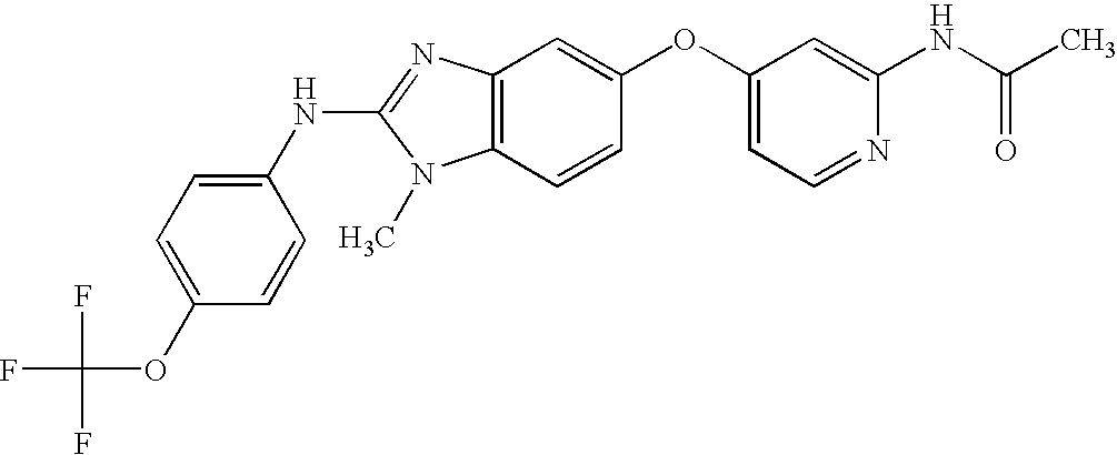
C1(NC2=NC3=C(N2C)C=CC(OC2=CC=NC(NC(C)=O)=C2)=C3)=CC=C(OC(F)(F)F)C=C1
